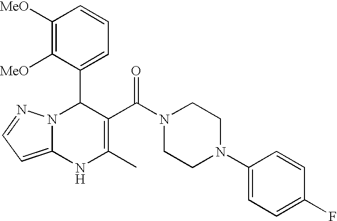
C1([MeO])=C([MeO])C(C2N3C(=CC=N3)NC(C)=C2C(N2CCN(C3=CC=C(F)C=C3)CC2)=O)=CC=C1
